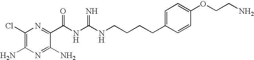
C1(Cl)=C(N)N=C(N)C(C(NC(NCCCCC2=CC=C(OCCN)C=C2)=N)=O)=N1
